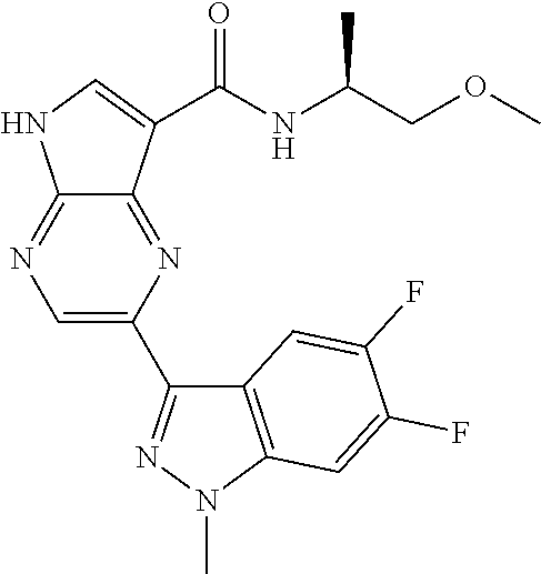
C12=NC=C(C3=NN(C)C4=C3C=C(F)C(F)=C4)N=C1C(C(=O)NC(COC)C)=CN2
